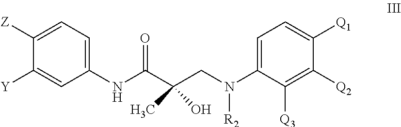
C1(NC(C(CN(C2=CC=C([Q1])C([Q2])=C2[Q3])[R2])(O)C)=O)=CC=C([Z])C([Y])=C1
